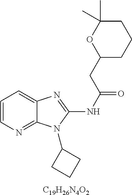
[C19H26N4O2].C1=CN=C2C(=C1)N=C(NC(CC1CCCC(C)(C)O1)=O)N2C1CCC1
